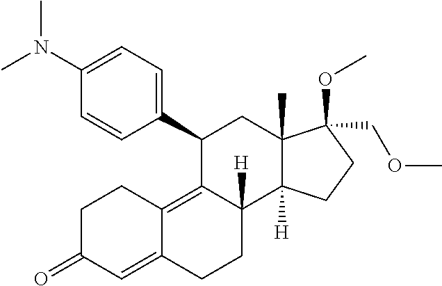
N(C1=CC=C(C2C3=C4C(=CC(=O)CC4)CCC3([H])C3([H])C(C)(C2)C(OC)(COC)CC3)C=C1)(C)C
